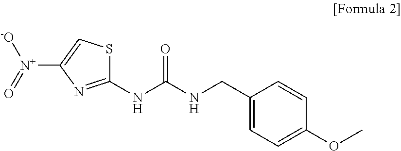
S1C(NC(NCC2=CC=C(OC)C=C2)=O)=NC([N+]([-O])=O)=C1
